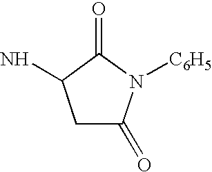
C1C(=O)N([C6H5])C(=O)C1N
